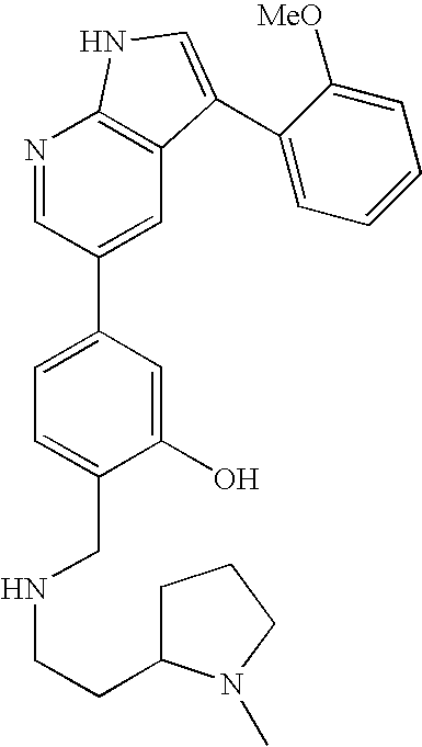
C1(O)=CC(C2=CC3=C(N=C2)NC=C3C2=CC=CC=C2[MeO])=CC=C1CNCCC1CCCN1C
